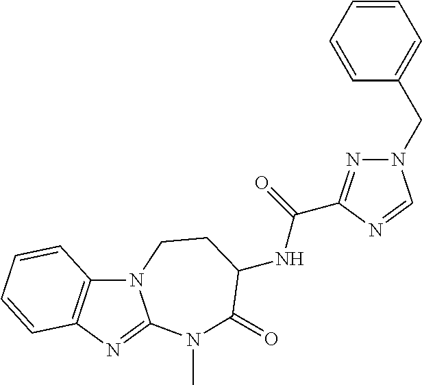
N12C3=C(N=C1N(C)C(=O)C(NC(=O)C1=NN(CC4=CC=CC=C4)C=N1)CC2)C=CC=C3
